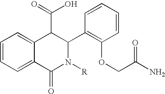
C1=CC=C2C(=C1)C(C(O)=O)C(C1=C(OCC(N)=O)C=CC=C1)N([R])C2=O
